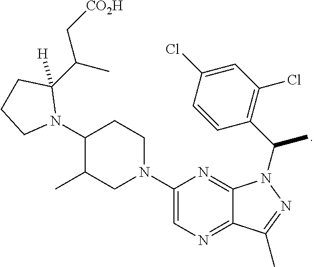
C1(N2C(C(C[CO2H])C)([H])CCC2)C(C)CN(C2=CN=C3C(=N2)N(C(C)C2=C(Cl)C=C(Cl)C=C2)N=C3C)CC1
